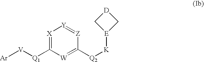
[Ar][V][Q1]C1=[X][Y]=[Z]C([Q2][K][E]2C[D]C2)=[W]1
